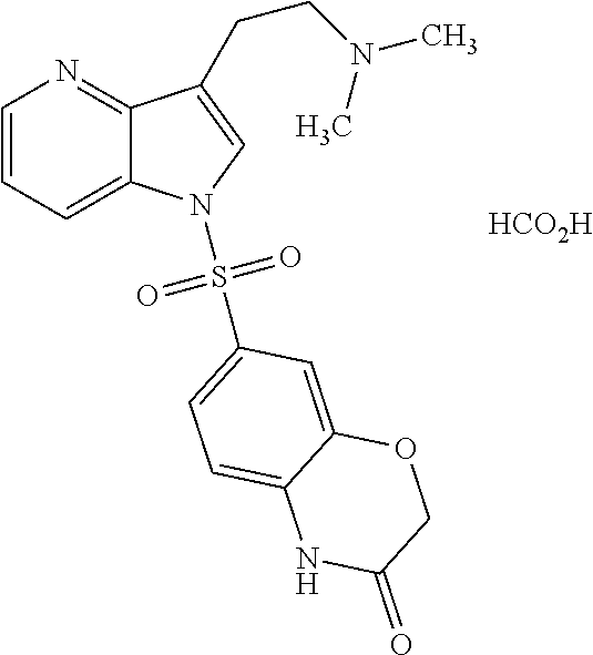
[HCO2H].C1=CC=C2C(=N1)C(CCN(C)C)=CN2S(=O)(=O)C1=CC=C2C(=C1)OCC(=O)N2
